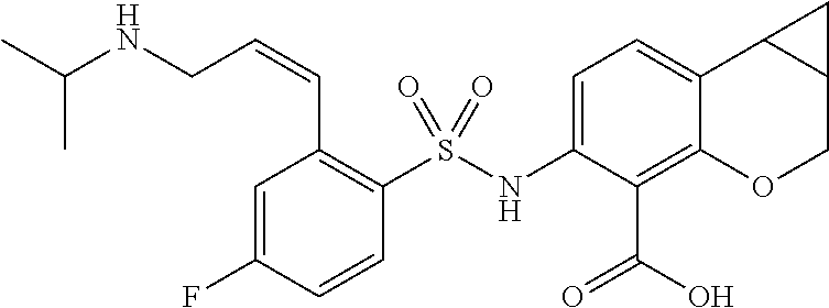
C1=C(NS(C2=C(C=CCNC(C)C)C=C(F)C=C2)(=O)=O)C(C(O)=O)=C2C(=C1)C1C(CO2)C1
